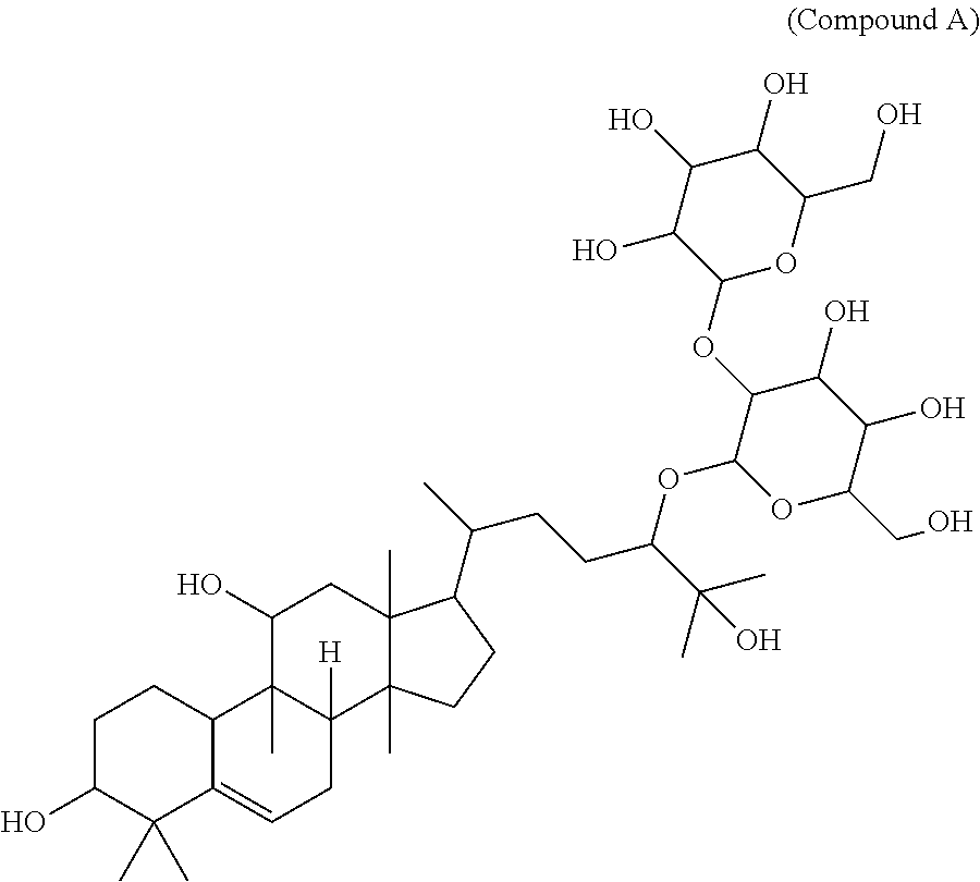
OC1C(C)(C)C2=CCC3([H])C(C)(C2CC1)C(O)CC1(C)C3(C)CCC1C(C)CCC(C(C)(C)O)OC1OC(CO)C(O)C(O)C1OC1OC(CO)C(O)C(O)C1O
